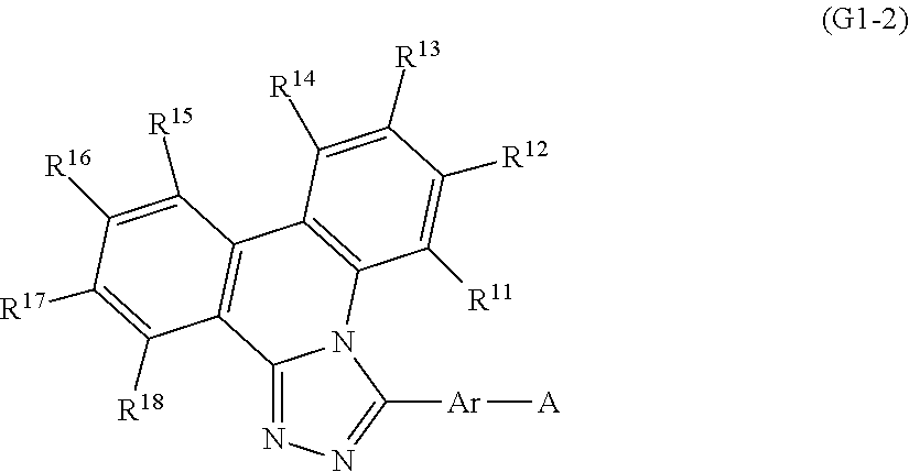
C12=NN=C([Ar][A])N1C1=C(C3=C2C([R18])=C([R17])C([R16])=C3[R15])C([R14])=C([R13])C([R12])=C1[R11]
